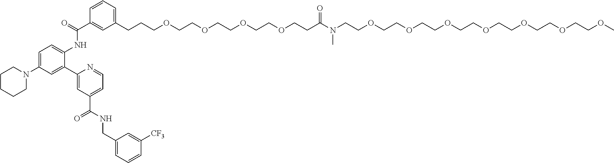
C1(CCCOCCOCCOCCOCCC(N(CCOCCOCCOCCOCCOCCOCCOC)C)=O)=CC=CC(C(=O)NC2=CC=C(N3CCCCC3)C=C2C2=CC(C(=O)NCC3=CC=CC([CF3])=C3)=CC=N2)=C1
